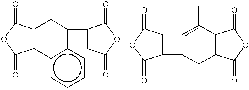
C12C(c3c(cccc3)C(C3CC(=O)OC3=O)C1)C(=O)OC2=O.C1=C(C)C2C(CC1C1CC(=O)OC1=O)C(=O)OC2=O
